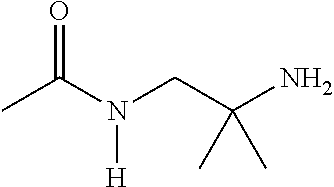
CC(N(CC(N)(C)C)[H])=O
